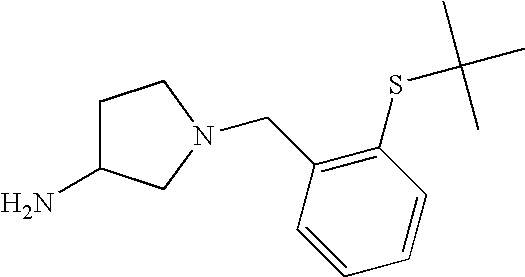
C1C(N)CN(CC2=C(SC(C)(C)C)C=CC=C2)C1
